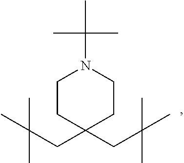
CC(C)(C)N1CCC(CC(C)(C)C)(CC(C)(C)C)CC1
